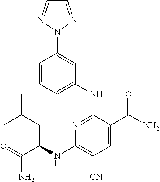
C1=CC=C(NC2=NC(NC(CC(C)C)C(=O)N)=C([CN])C=C2C(N)=O)C=C1N1N=CC=N1
